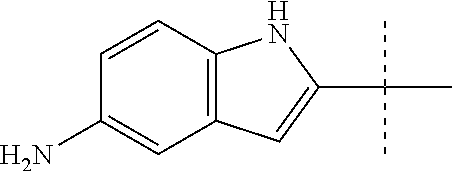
C12=C(C=C(N)C=C1)C=C(C(C)(C)C)N2
